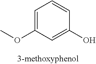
C1=C(OC)C=C(O)C=C1
